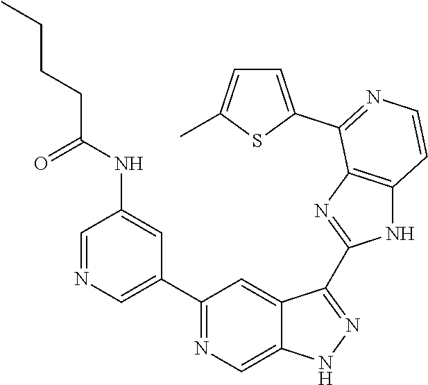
C1=NC=C(C2=NC=C3C(=C2)C(C2=NC4=C(N2)C=CN=C4C2=CC=C(C)S2)=NN3)C=C1NC(=O)CCCC
